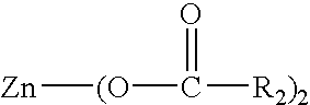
[Zn][(O]C([R2)2])=O
